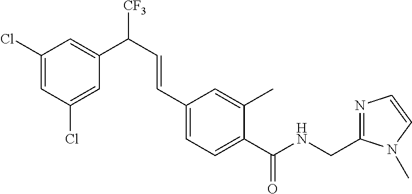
C1(Cl)=CC(Cl)=CC(C([CF3])C=CC2=CC=C(C(NCC3=NC=CN3C)=O)C(C)=C2)=C1
